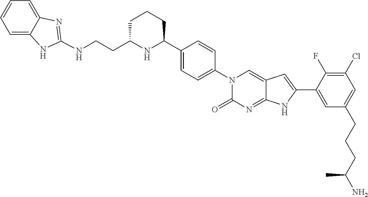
C(CC1NC(C2=CC=C(N3C(=O)N=C4C(=C3)C=C(C3=CC(CCCC(N)C)=CC(Cl)=C3F)N4)C=C2)CCC1)NC1=NC2=CC=CC=C2N1
